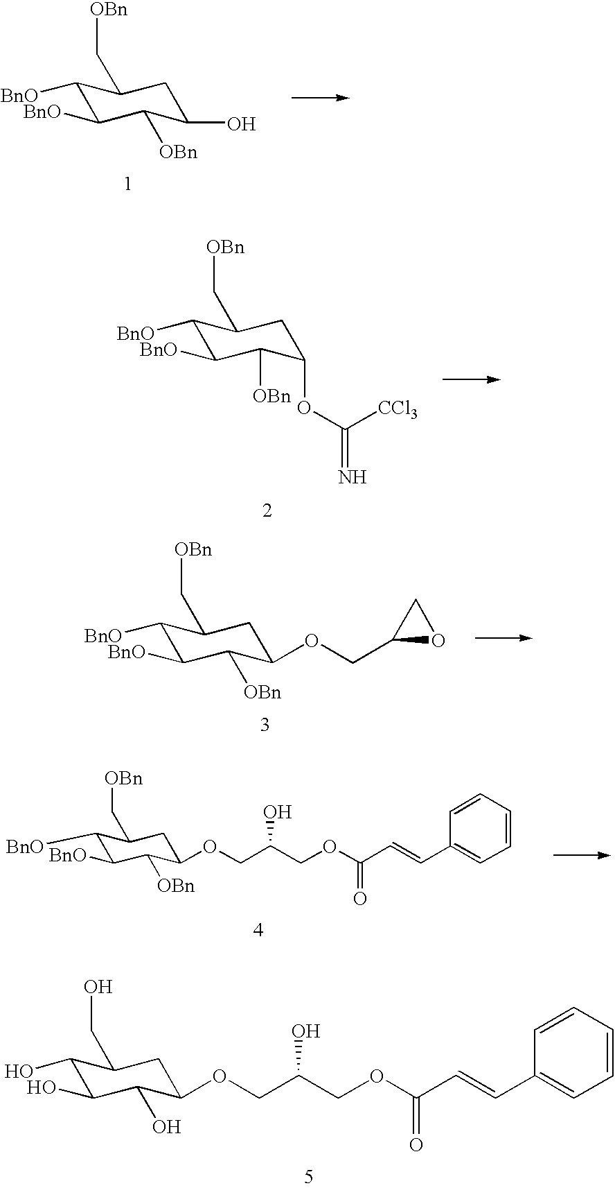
C1([BnO])C([BnO])C([OBn])C(OC([CCl3])=N)CC1C[OBn].C1([BnO])C([BnO])C([OBn])C(OCC2OC2)CC1C[OBn].C1(O)C(O)C(O)C(OCC(COC(C=CC2=CC=CC=C2)=O)O)CC1CO.C1([BnO])C([BnO])C([OBn])C(O)CC1C[OBn].C1([BnO])C([BnO])C([OBn])C(OCC(COC(C=CC2=CC=CC=C2)=O)O)CC1C[OBn]
